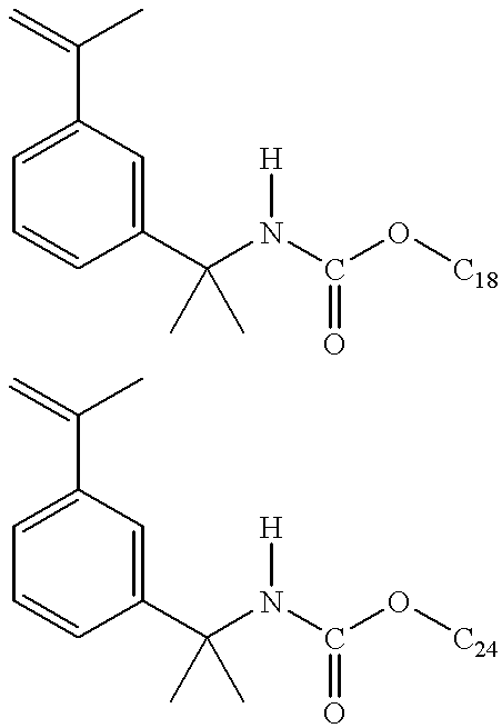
C1(C(N(C(O[C18])=O)[H])(C)C)=CC(C(=C)C)=CC=C1.C1(C(N(C(O[C24])=O)[H])(C)C)=CC(C(=C)C)=CC=C1
